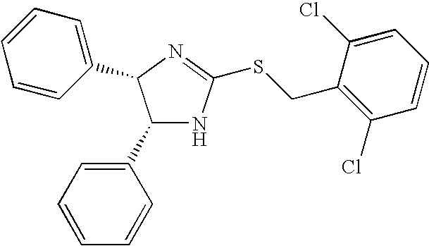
C1(C2=CC=CC=C2)NC(SCC2=C(Cl)C=CC=C2Cl)=NC1C1=CC=CC=C1
